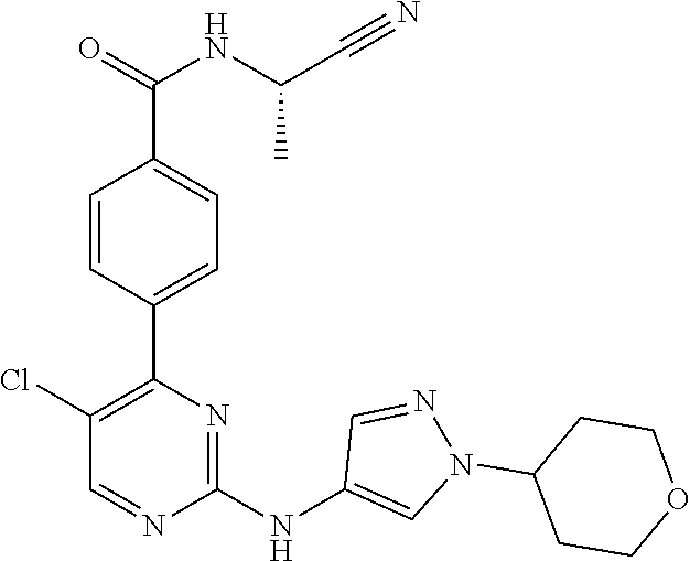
C1(C2=C(Cl)C=NC(NC3=CN(C4CCOCC4)N=C3)=N2)=CC=C(C(NC(C#N)C)=O)C=C1
